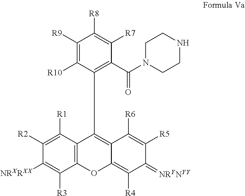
C1([R9])=C([R10])C(C2=C3C(=C([R4])C(=[NRYNYY])C([R5])=C3[R6])OC3=C2C([R1])=C([R2])C([NRXRXX])=C3[R3])=C(C(N2CCNCC2)=O)C([R7])=C1[R8]
